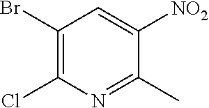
C1(Br)=C(Cl)N=C(C)C([NO2])=C1
